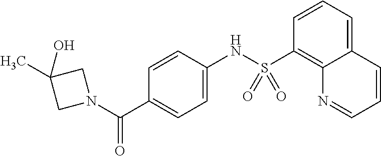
CC1(O)CN(C(C2=CC=C(NS(C3=C4C(=CC=C3)C=CC=N4)(=O)=O)C=C2)=O)C1
